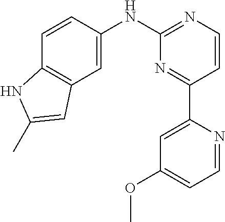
C1=CC(C2=CC(OC)=CC=N2)=NC(NC2=CC3=C(C=C2)NC(C)=C3)=N1
